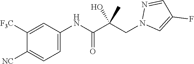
C1=C(NC(C(CN2C=C(F)C=N2)(O)C)=O)C=C([F3C])C([NC])=C1
